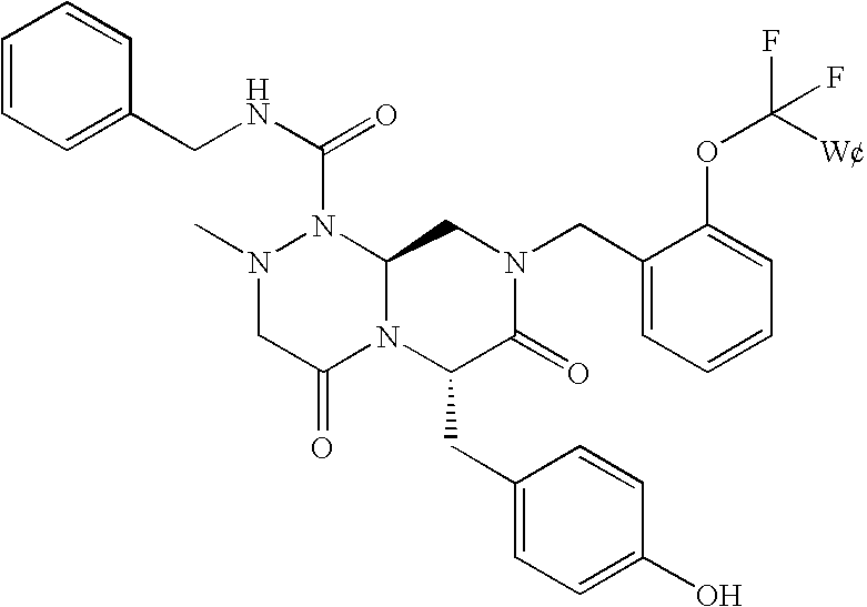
C1=CC=C(CNC(N2N(C)CC(=O)N3C2CN(CC2=CC=CC=C2OC(F)([W])F)C(=O)C3CC2=CC=C(O)C=C2)=O)C=C1
